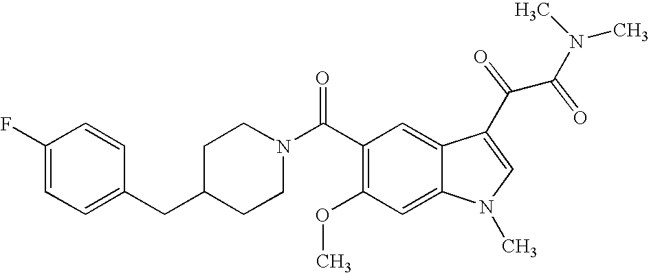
C1(F)=CC=C(CC2CCN(C(C3=C(OC)C=C4C(=C3)C(C(C(N(C)C)=O)=O)=CN4C)=O)CC2)C=C1
